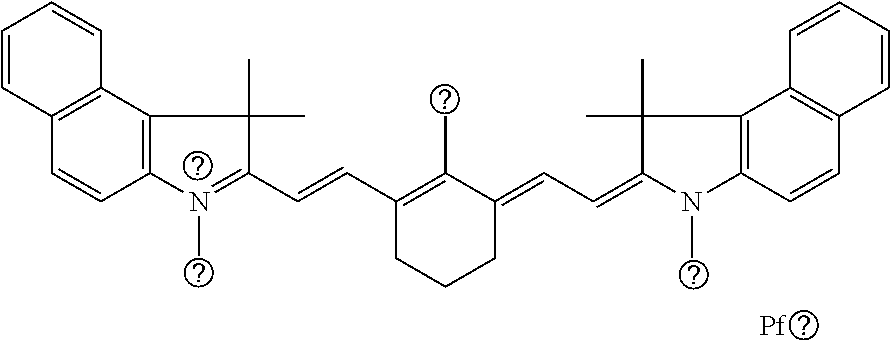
C12=C(C3=C(C=C1)N(C)=C(C=CC1=C(C)C(=CC=C4N(C)C5=C(C6=C(C=C5)C=CC=C6)C4(C)C)CCC1)C3(C)C)C=CC=C2.[Pf]
